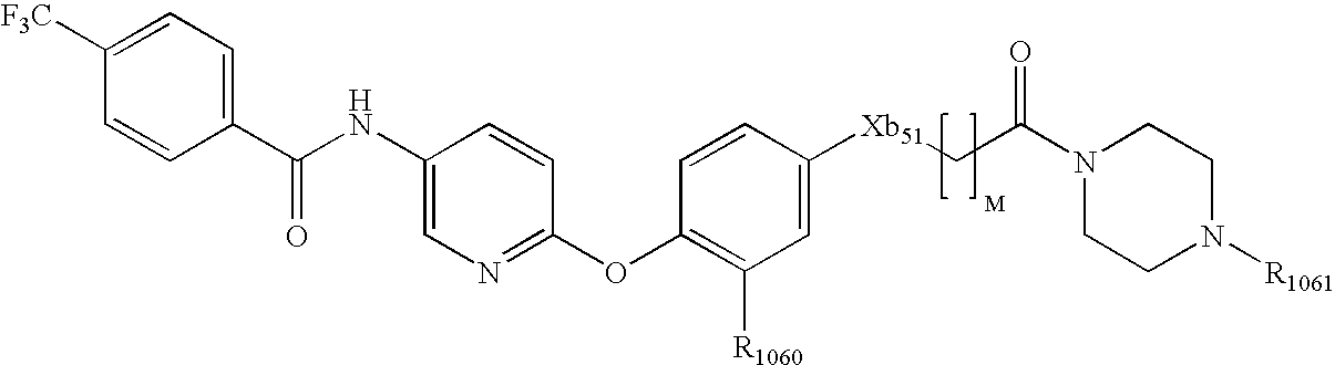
C1([F3C])=CC=C(C(NC2=CN=C(OC3=C([R1060])C=C([Xb51]CC(N4CCN([R1061])CC4)=O)C=C3)C=C2)=O)C=C1
